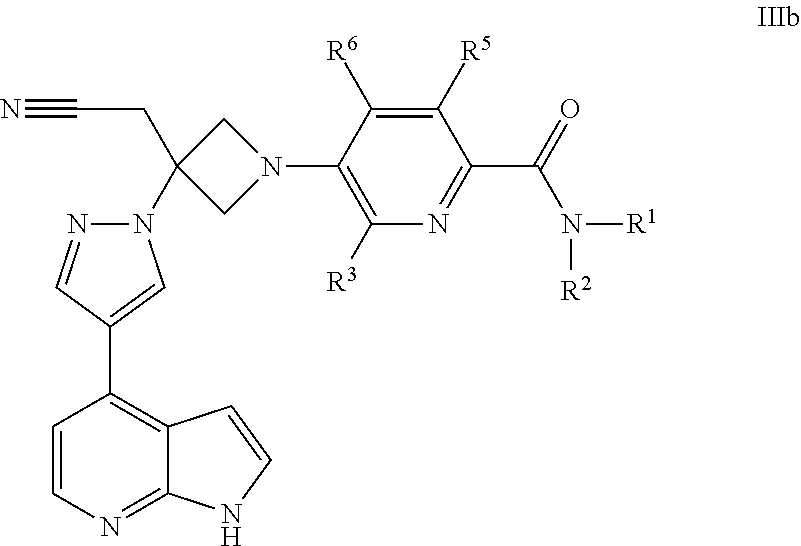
C1=CN=C2C(=C1C1=CN(C3(CC#N)CN(C4=C([R3])N=C(C(=O)N([R2])[R1])C([R5])=C4[R6])C3)N=C1)C=CN2
